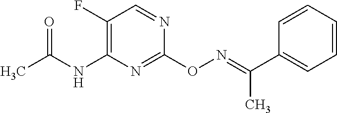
C1(C(C)=NOC2=NC(NC(C)=O)=C(F)C=N2)=CC=CC=C1
